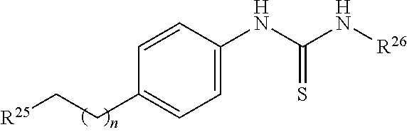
[R25]CCC1=CC=C(NC(N[R26])=S)C=C1
